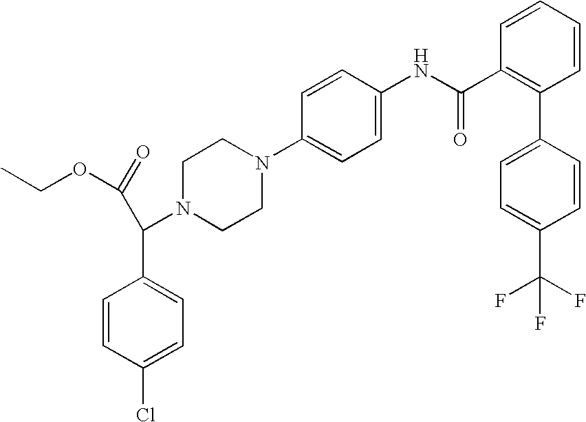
C1=CC(C2=C(C(NC3=CC=C(N4CCN(C(C5=CC=C(Cl)C=C5)C(=O)OCC)CC4)C=C3)=O)C=CC=C2)=CC=C1C(F)(F)F
